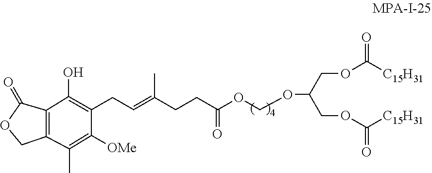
OC1=C(CC=C(C)CCC(=O)OCOC(COC([C15H31])=O)COC([C15H31])=O)C([OMe])=C(C)C2=C1C(=O)OC2
